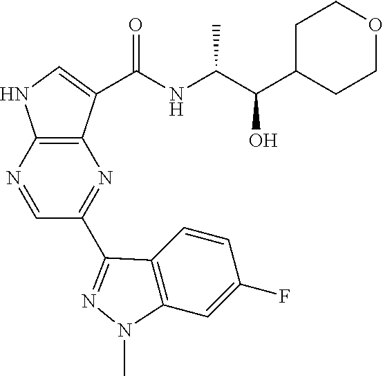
N1=CC(C2=NN(C)C3=C2C=CC(F)=C3)=NC2=C1NC=C2C(NC(C(C1CCOCC1)O)C)=O
